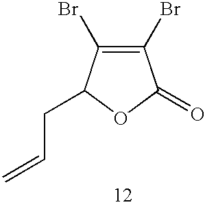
C1(Br)=C(Br)C(CC=C)OC1=O
